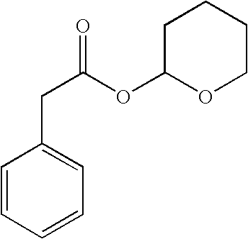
C(C1=CC=CC=C1)C(=O)OC1OCCCC1
